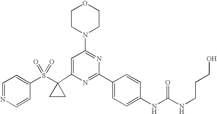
C1(C2(S(C3=CC=NC=C3)(=O)=O)CC2)=CC(N2CCOCC2)=NC(C2=CC=C(NC(=O)NCCCO)C=C2)=N1
